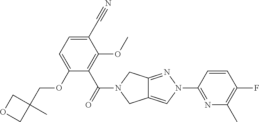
C1(C#N)=CC=C(OCC2(C)COC2)C(C(=O)N2CC3=CN(C4=NC(C)=C(F)C=C4)N=C3C2)=C1OC
